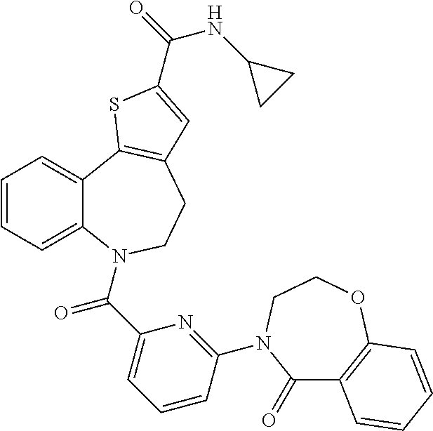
C1=CC=C2C(=C1)C1=C(CCN2C(C2=CC=CC(N3C(=O)C4=C(OCC3)C=CC=C4)=N2)=O)C=C(C(=O)NC2CC2)S1
